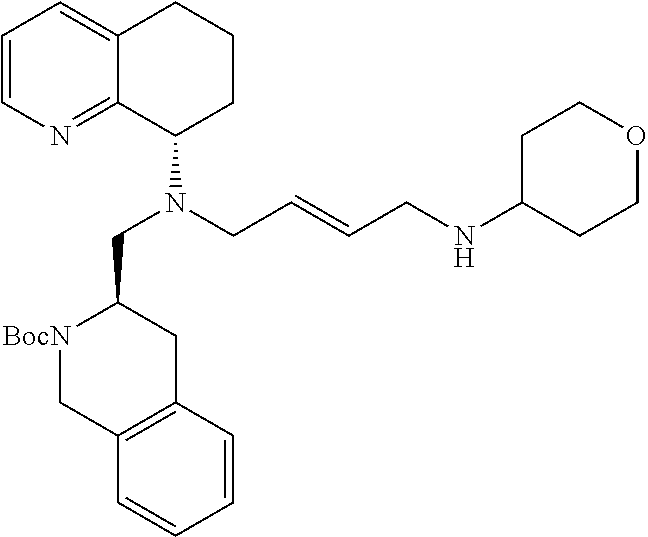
C1=CN=C2C(=C1)CCCC2N(CC1[BocN]CC2=C(C1)C=CC=C2)CC=CCNC1CCOCC1
